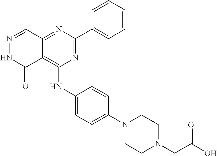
N1=C(C2=CC=CC=C2)N=C2C(=C1NC1=CC=C(N3CCN(CC(O)=O)CC3)C=C1)C(=O)NN=C2
